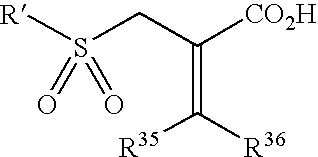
S(CC([CO2H])=C([R36])[R35])([R])(=O)=O
